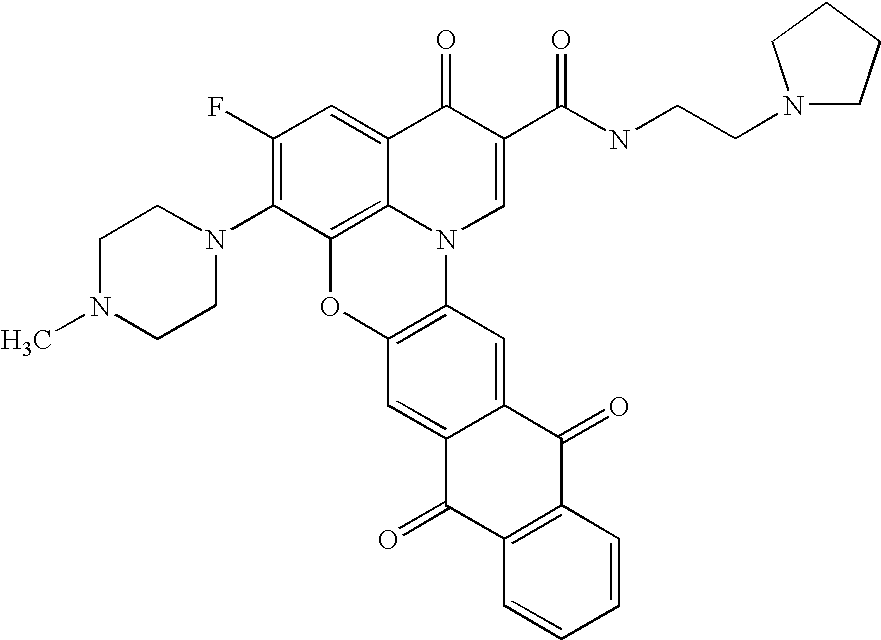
C1(F)=C(N2CCN(C)CC2)C2=C3C(=C1)C(=O)C(C(=O)NCCN1CCCC1)=CN3C1=C(O2)C=C2C(=C1)C(=O)C1=C(C2=O)C=CC=C1
